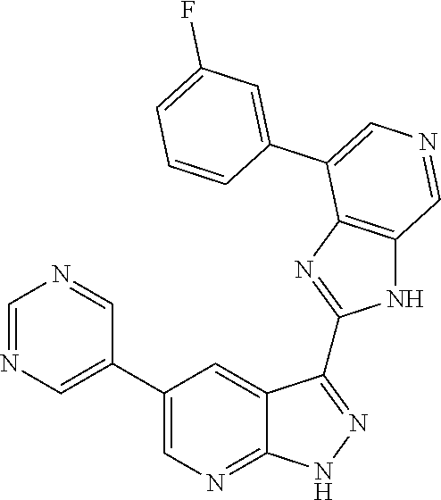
C1=NC=C(C2=CN=C3C(=C2)C(C2=NC4=C(N2)C=NC=C4C2=CC(F)=CC=C2)=NN3)C=N1
